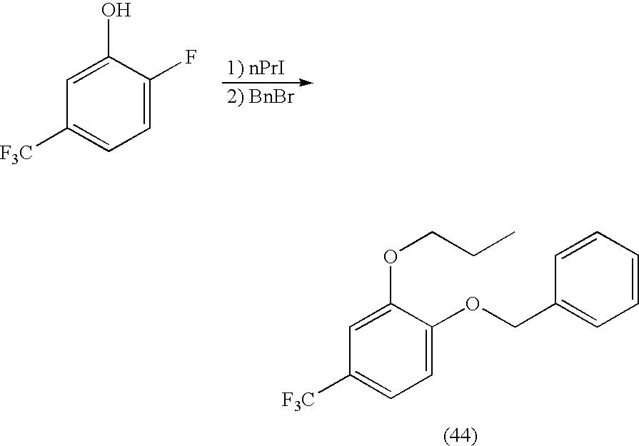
C1(F)=CC=C([F3C])C=C1O.C1(OCC2=CC=CC=C2)=CC=C([F3C])C=C1OCCC
